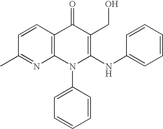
C1(C)=NC2=C(C=C1)C(=O)C(CO)=C(NC1=CC=CC=C1)N2C1=CC=CC=C1
